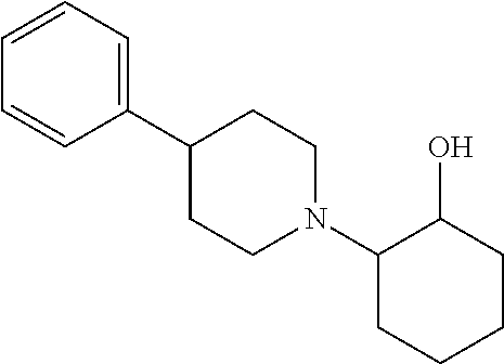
C1(N2CCC(C3=CC=CC=C3)CC2)CCCCC1O
